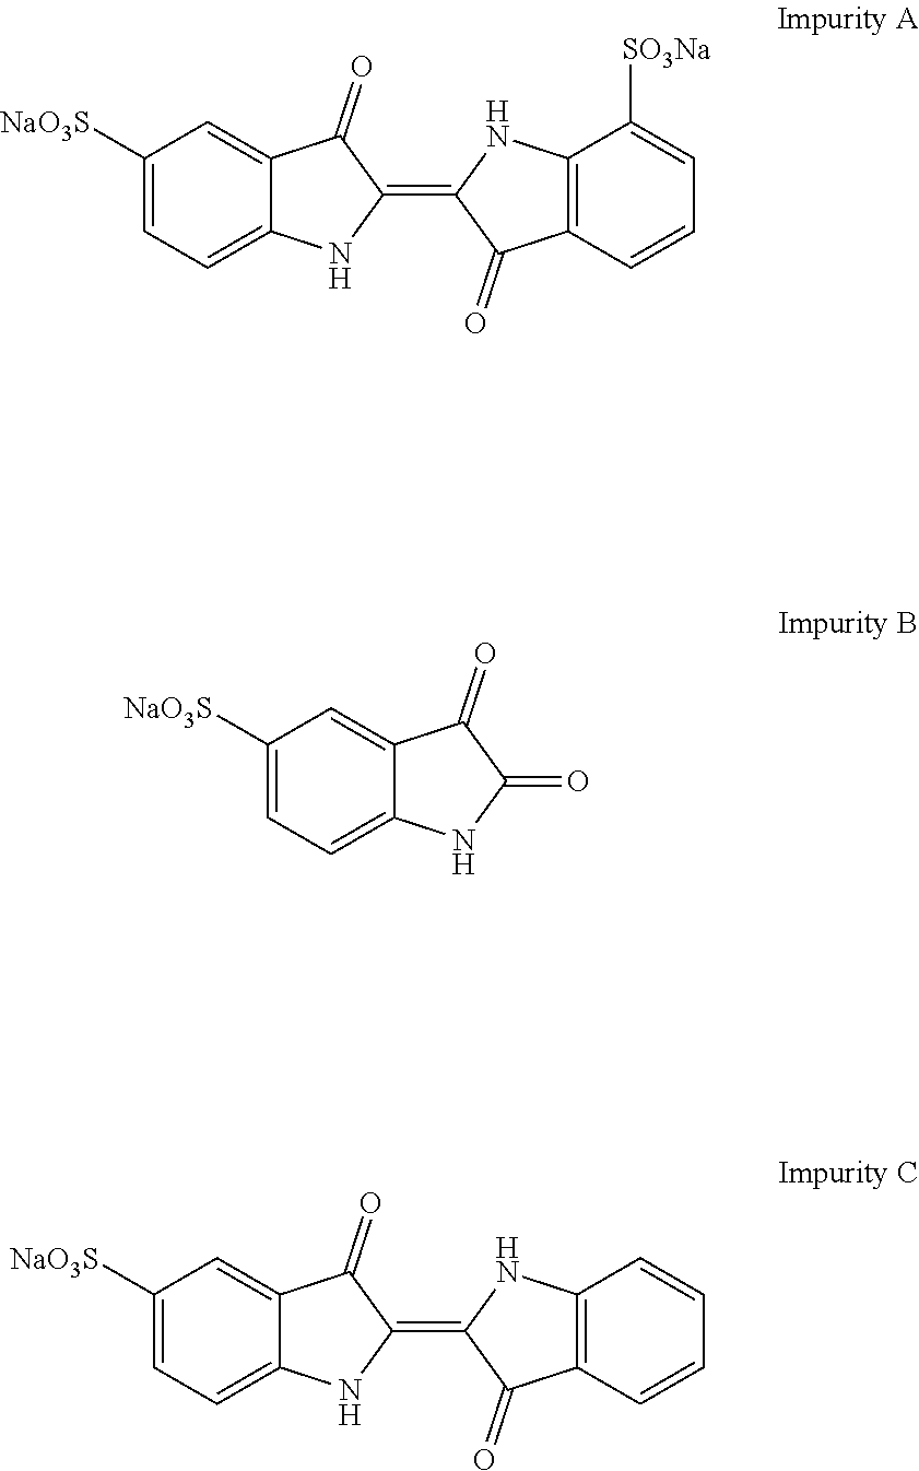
C12=C(C(=O)C(=C3C(=O)C4=CC([NaO3S])=CC=C4N3)N1)C=CC=C2[SO3Na].C12=C(C(=O)C(=C3C(=O)C4=CC([NaO3S])=CC=C4N3)N1)C=CC=C2.C12=CC=C([NaO3S])C=C1C(=O)C(=O)N2
